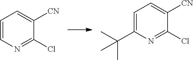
ClC1=NC=CC=C1[CN].ClC1=NC(C(C)(C)C)=CC=C1[CN]
